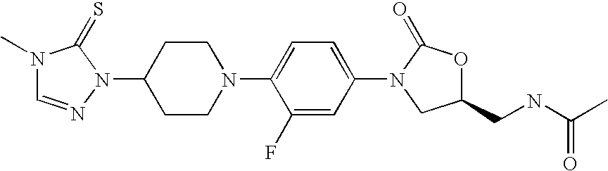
C1(N2C(=O)OC(CNC(C)=O)C2)=CC=C(N2CCC(N3N=CN(C)C3=S)CC2)C(F)=C1
